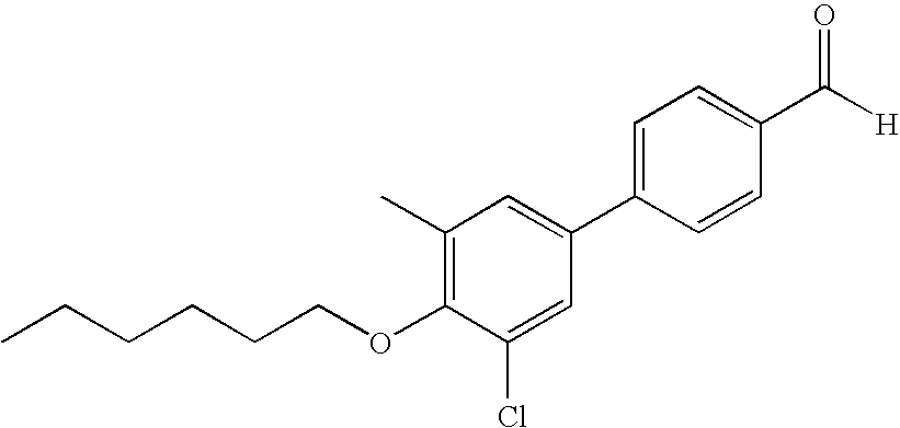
C1=CC(C([H])=O)=CC=C1C1=CC(C)=C(OCCCCCC)C(Cl)=C1
